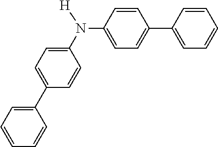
C1=C(C2=CC=C(N(C3=CC=C(C4=CC=CC=C4)C=C3)[H])C=C2)C=CC=C1
